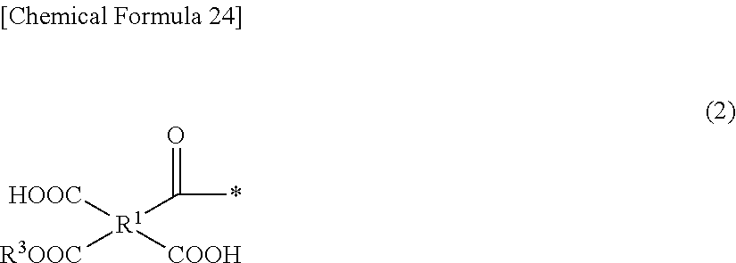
[HOOC][R1]([COOH])([R3OOC])C(*)=O
